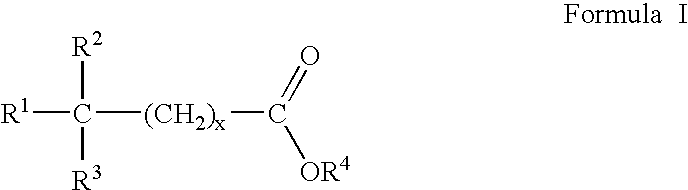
[R1]C([R3])([R2])[(CH2)x]C(=O)[OR4]
